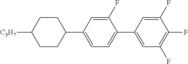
C1(F)=CC(C2=CC=C(C3CCC([C3H7])CC3)C=C2F)=CC(F)=C1F
